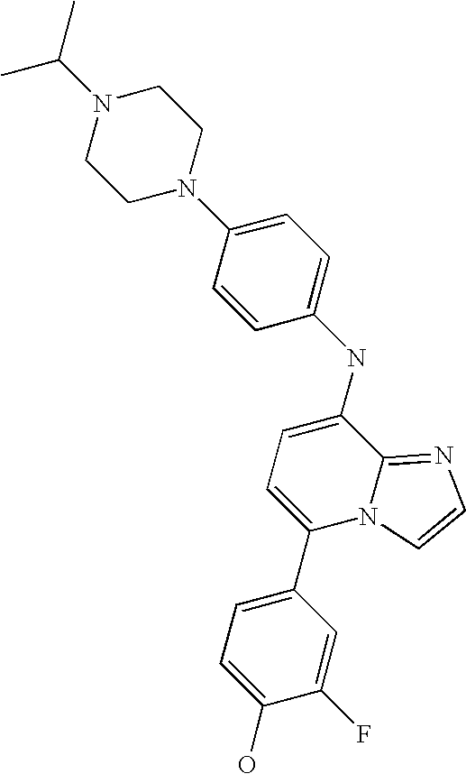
N1(C(C)C)CCN(C2=CC=C(NC3=CC=C(C4=CC=C(O)C(F)=C4)N4C3=NC=C4)C=C2)CC1
